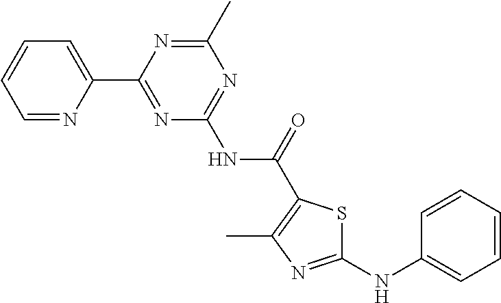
C1=NC(C2=NC(NC(=O)C3=C(C)N=C(NC4=CC=CC=C4)S3)=NC(C)=N2)=CC=C1
